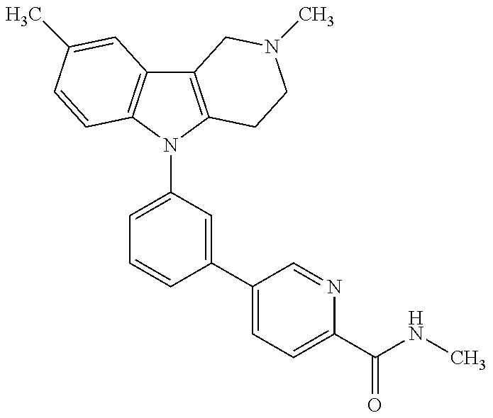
C12=C(N(C3=CC=CC(C4=CC=C(C(=O)NC)N=C4)=C3)C3=C1C=C(C)C=C3)CCN(C)C2
